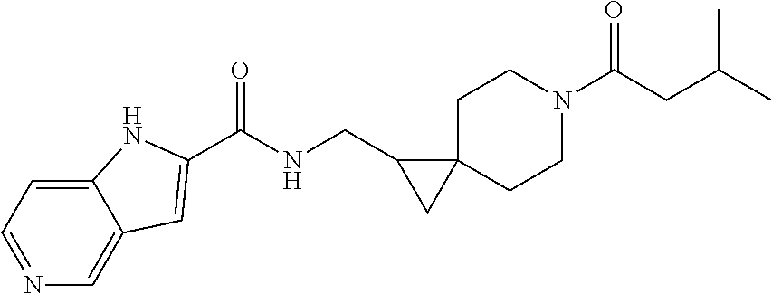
C1C2(CCN(C(CC(C)C)=O)C1)C(CNC(=O)C1=CC3=CN=CC=C3N1)C2
